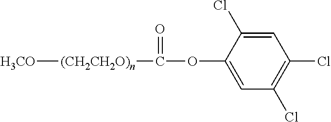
[H3CO][(CH2CH2O)n]C(OC1=CC(Cl)=C(Cl)C=C1Cl)=O
